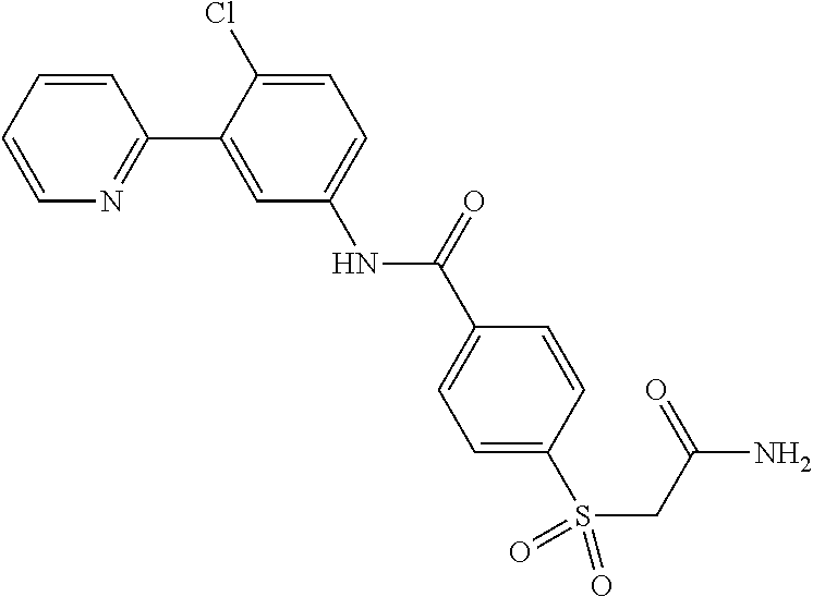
C1=CC=CN=C1C1=CC(NC(C2=CC=C(S(CC(N)=O)(=O)=O)C=C2)=O)=CC=C1Cl
